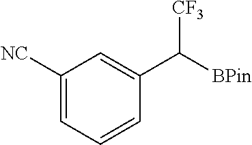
C1([NC])=CC=CC(C([BPin])[CF3])=C1
